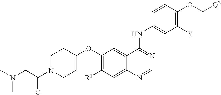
CN(CC(N1CCC(OC2=C([R1])C=C3C(=C2)C(NC2=CC([Y])=C(OC[Q2])C=C2)=NC=N3)CC1)=O)C
